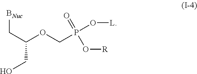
[BNuc]CC(CO)OCP(O[L])(=O)O[R]
